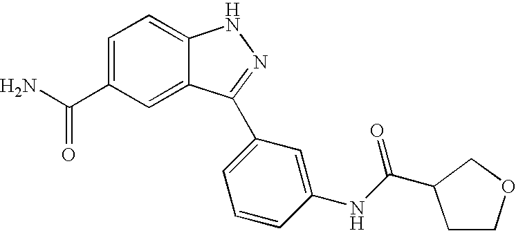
C(C1=CC=C2C(=C1)C(C1=CC=CC(NC(C3CCOC3)=O)=C1)=NN2)(N)=O
